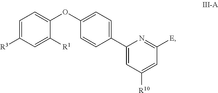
C1=C([R3])C=C([R1])C(OC2=CC=C(C3=CC([R10])=CC([E])=N3)C=C2)=C1
